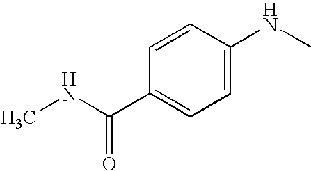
C1(C(NC)=O)=CC=C(NC)C=C1
